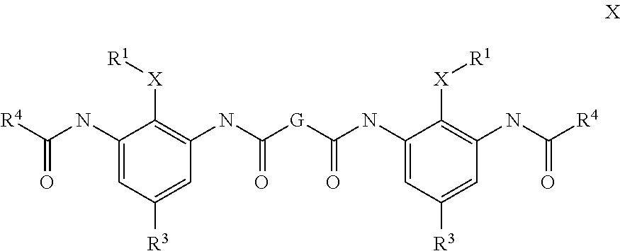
C1(NC([R4])=O)=CC([R3])=CC(NC([G]C(NC2=CC([R3])=CC(NC([R4])=O)=C2[X][R1])=O)=O)=C1[X][R1]
